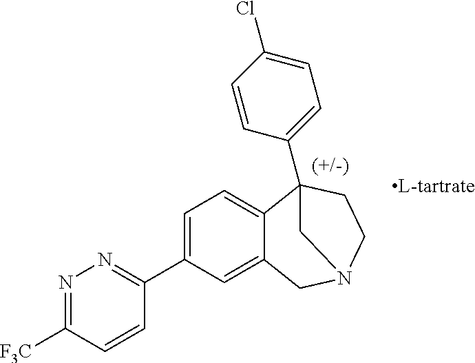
C1=C(C2=NN=C([F3C])C=C2)C=C2C(=C1)C1(C3=CC=C(Cl)C=C3)CCN(C2)C1
